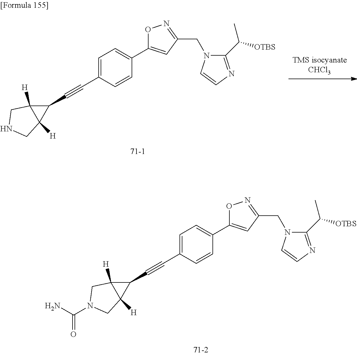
C(C1=CC=C(C2=CC(CN3C(C([OTBS])C)=NC=C3)=NO2)C=C1)#CC1C2([H])C1([H])CN(C(=O)N)C2.C(C1=CC=C(C2=CC(CN3C(C([OTBS])C)=NC=C3)=NO2)C=C1)#CC1C2([H])C1([H])CNC2
